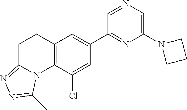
C1(N2CCC2)=CN=CC(C2=CC3=C(C(Cl)=C2)N2C(=NN=C2C)CC3)=N1
